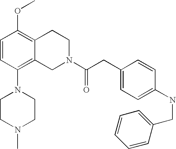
C1=CC(N2CCN(C)CC2)=C2C(=C1OC)CCN(C(CC1=CC=C(NCC3=CC=CC=C3)C=C1)=O)C2
